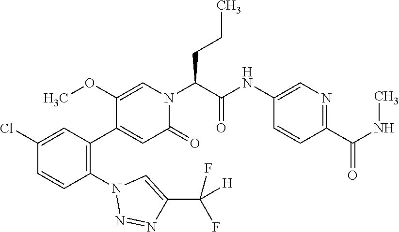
C1(OC)=CN(C(C(NC2=CN=C(C(NC)=O)C=C2)=O)CCC)C(=O)C=C1C1=C(N2N=NC(C([H])(F)F)=C2)C=CC(Cl)=C1
